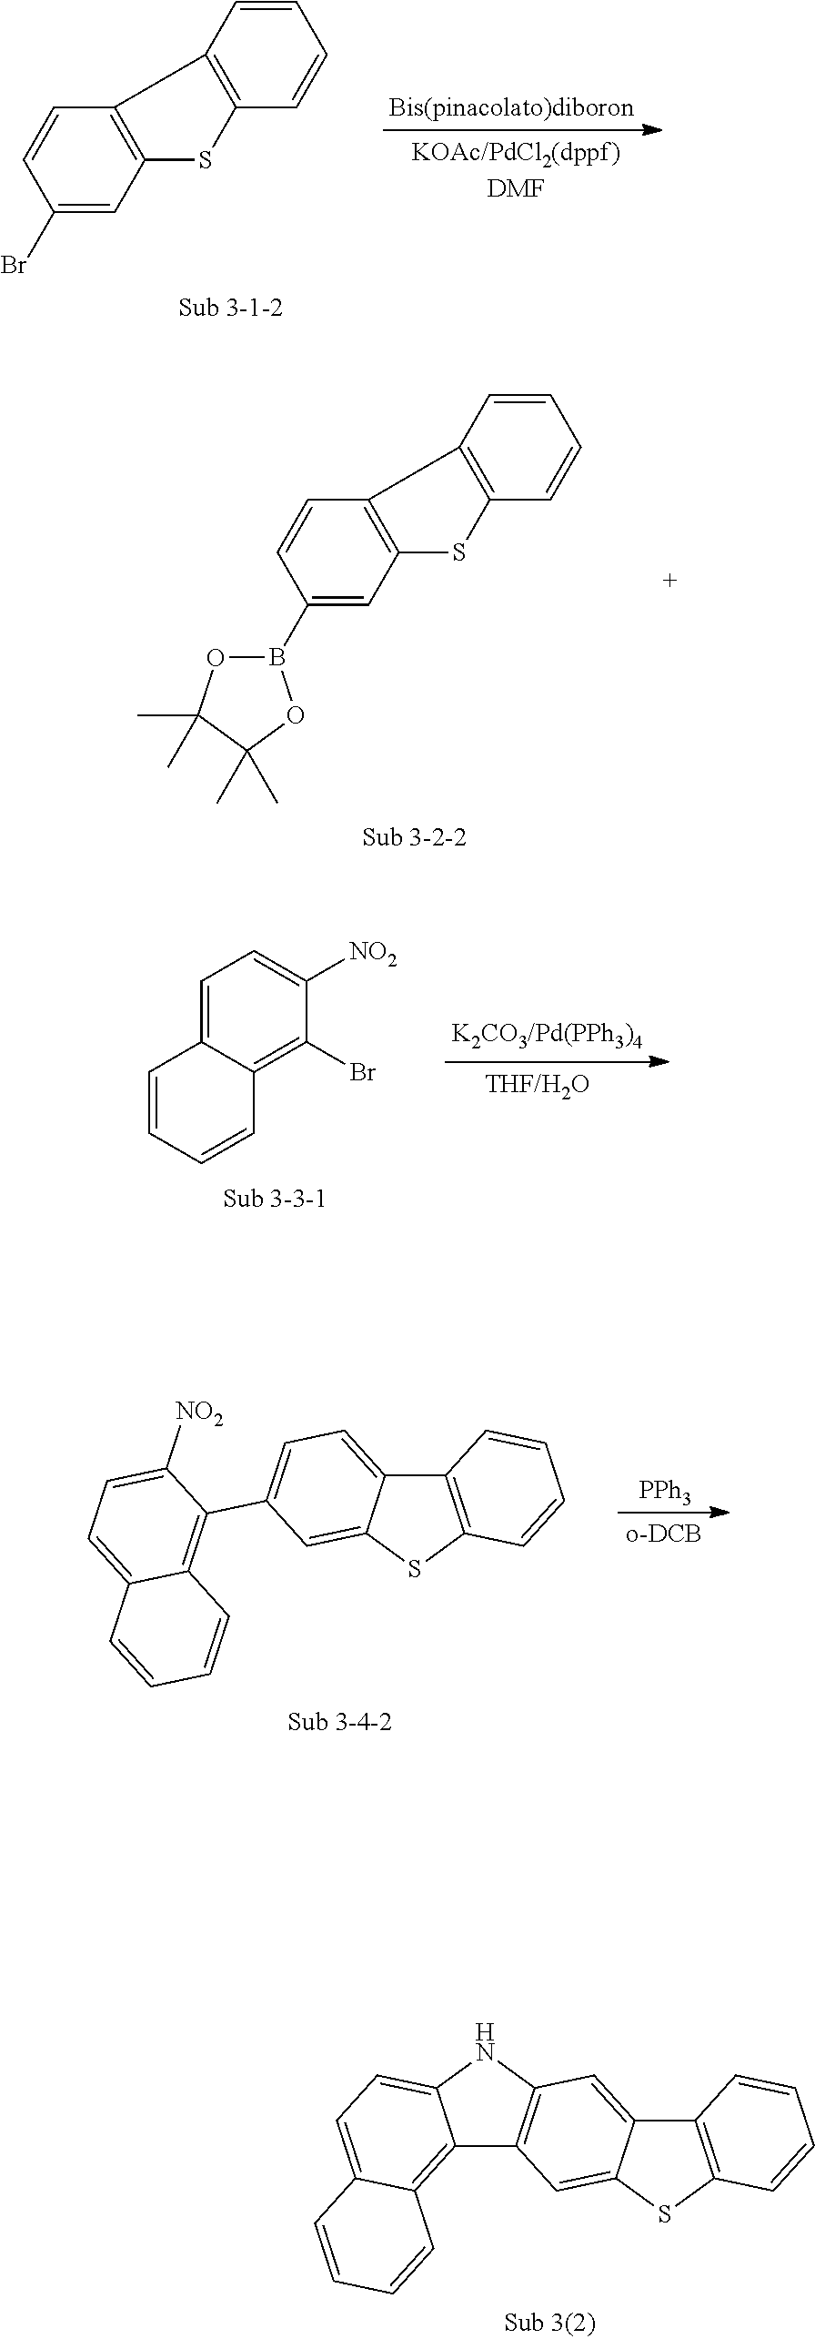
C1=C2C(=C(Br)C([NO2])=C1)C=CC=C2.C1(Br)=CC2=C(C=C1)C1=C(S2)C=CC=C1.C1(B2OC(C)(C)C(C)(C)O2)=CC2=C(C=C1)C1=C(S2)C=CC=C1.[PPh3].C12=C(SC3=CC(C4=C5C(=CC=C4[NO2])C=CC=C5)=CC=C13)C=CC=C2.C12=C(SC3=CC4=C(C=C13)NC1=CC=C3C(=C41)C=CC=C3)C=CC=C2
